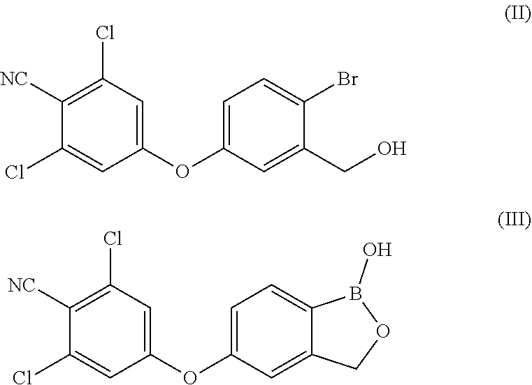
C1=C(Br)C(CO)=CC(OC2=CC(Cl)=C([NC])C(Cl)=C2)=C1.C1=C(OC2=CC(Cl)=C([NC])C(Cl)=C2)C=C2C(=C1)B(O)OC2
